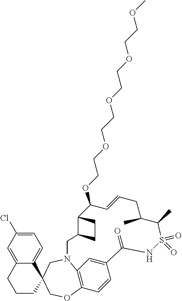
C1=C(Cl)C=C2C(=C1)C1(CCC2)COC2=C3N(C1)CC1C(CC1)C(OCCOCCOCCOCCOC)C=CCC(C)C(C)S(=O)(=O)NC(=O)C(=C3)C=C2
